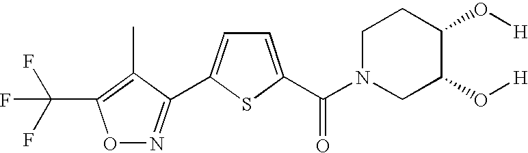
O1N=C(C2=CC=C(C(N3CC(O[H])C(O[H])CC3)=O)S2)C(C)=C1C(F)(F)F
